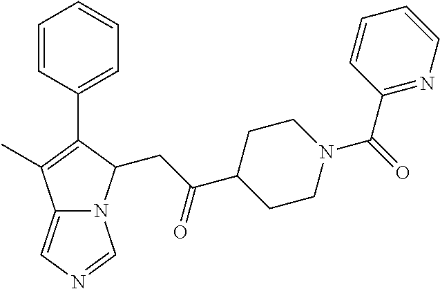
C12=CN=CN1C(CC(C1CCN(C(=O)C3=NC=CC=C3)CC1)=O)C(C1=CC=CC=C1)=C2C
